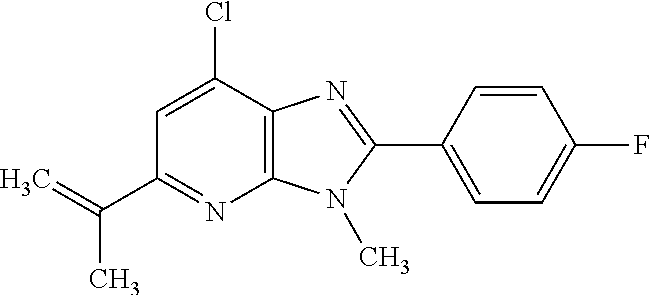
C1=C(Cl)C2=C(N=C1C(=C)C)N(C)C(C1=CC=C(F)C=C1)=N2
